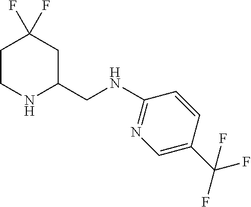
C1CNC(CNC2=NC=C(C(F)(F)F)C=C2)CC1(F)F
